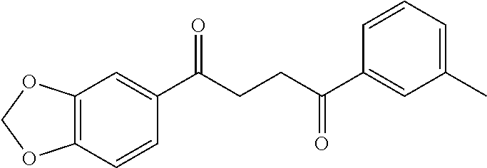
C1(C(CCC(C2=CC(C)=CC=C2)=O)=O)=CC2=C(C=C1)OCO2
